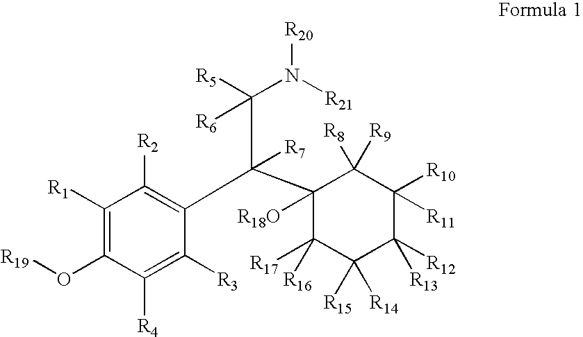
C1([R1])=C(O[R19])C([R4])=C([R3])C(C(C2([R18O])C([R17])([R16])C([R15])([R14])C([R12])([R13])C([R11])([R10])C2([R8])[R9])(C([R5])([R6])N([R21])[R20])[R7])=C1[R2]
